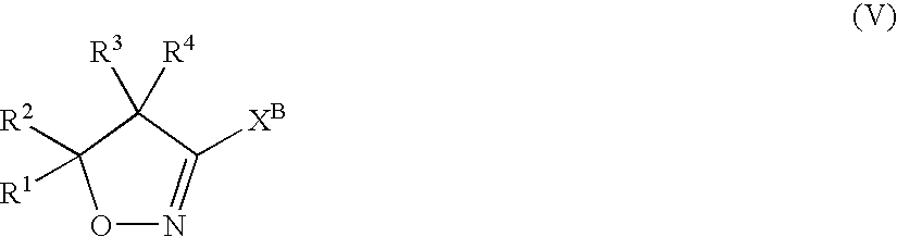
O1N=C([XB])C([R4])([R3])C1([R2])[R1]
